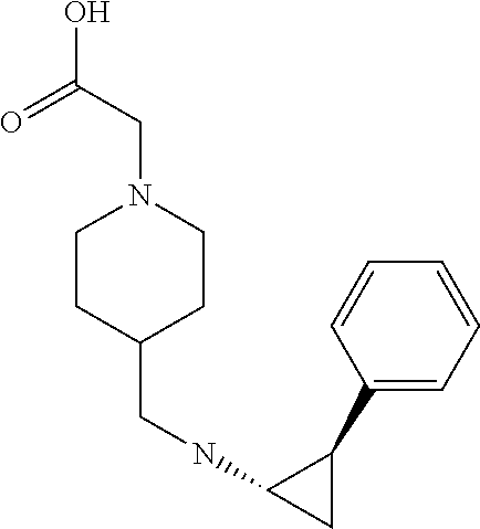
O=C(O)CN1CCC(CNC2CC2C2=CC=CC=C2)CC1
